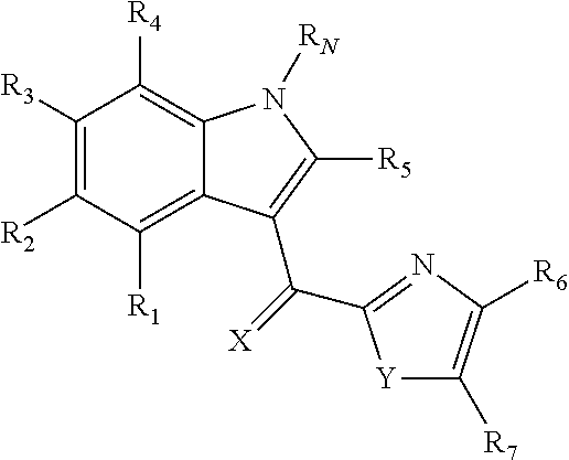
[Y]1C([R7])=C([R6])N=C1C(C1=C([R5])N([RN])C2=C([R4])C([R3])=C([R2])C([R1])=C21)=[X]
